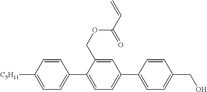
C1=CC([C5H11])=CC=C1C1=CC=C(C2=CC=C(CO)C=C2)C=C1COC(C=C)=O
